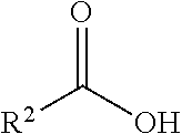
OC([R2])=O
